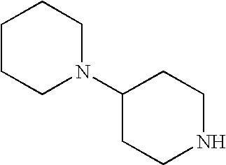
C1CCN(C2CCNCC2)CC1
